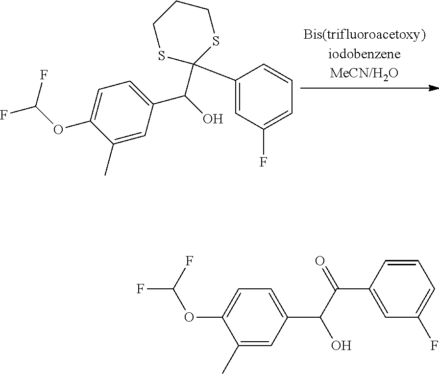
C1=C(C(O)C2(C3=CC(F)=CC=C3)SCCCS2)C=C(C)C(OC(F)F)=C1.FC(F)OC1=CC=C(C(C(C2=CC(F)=CC=C2)=O)O)C=C1C
